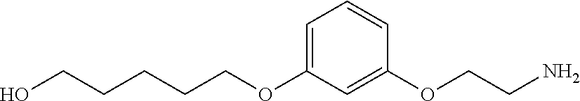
C1=C(OCCCCCO)C=C(OCCN)C=C1
